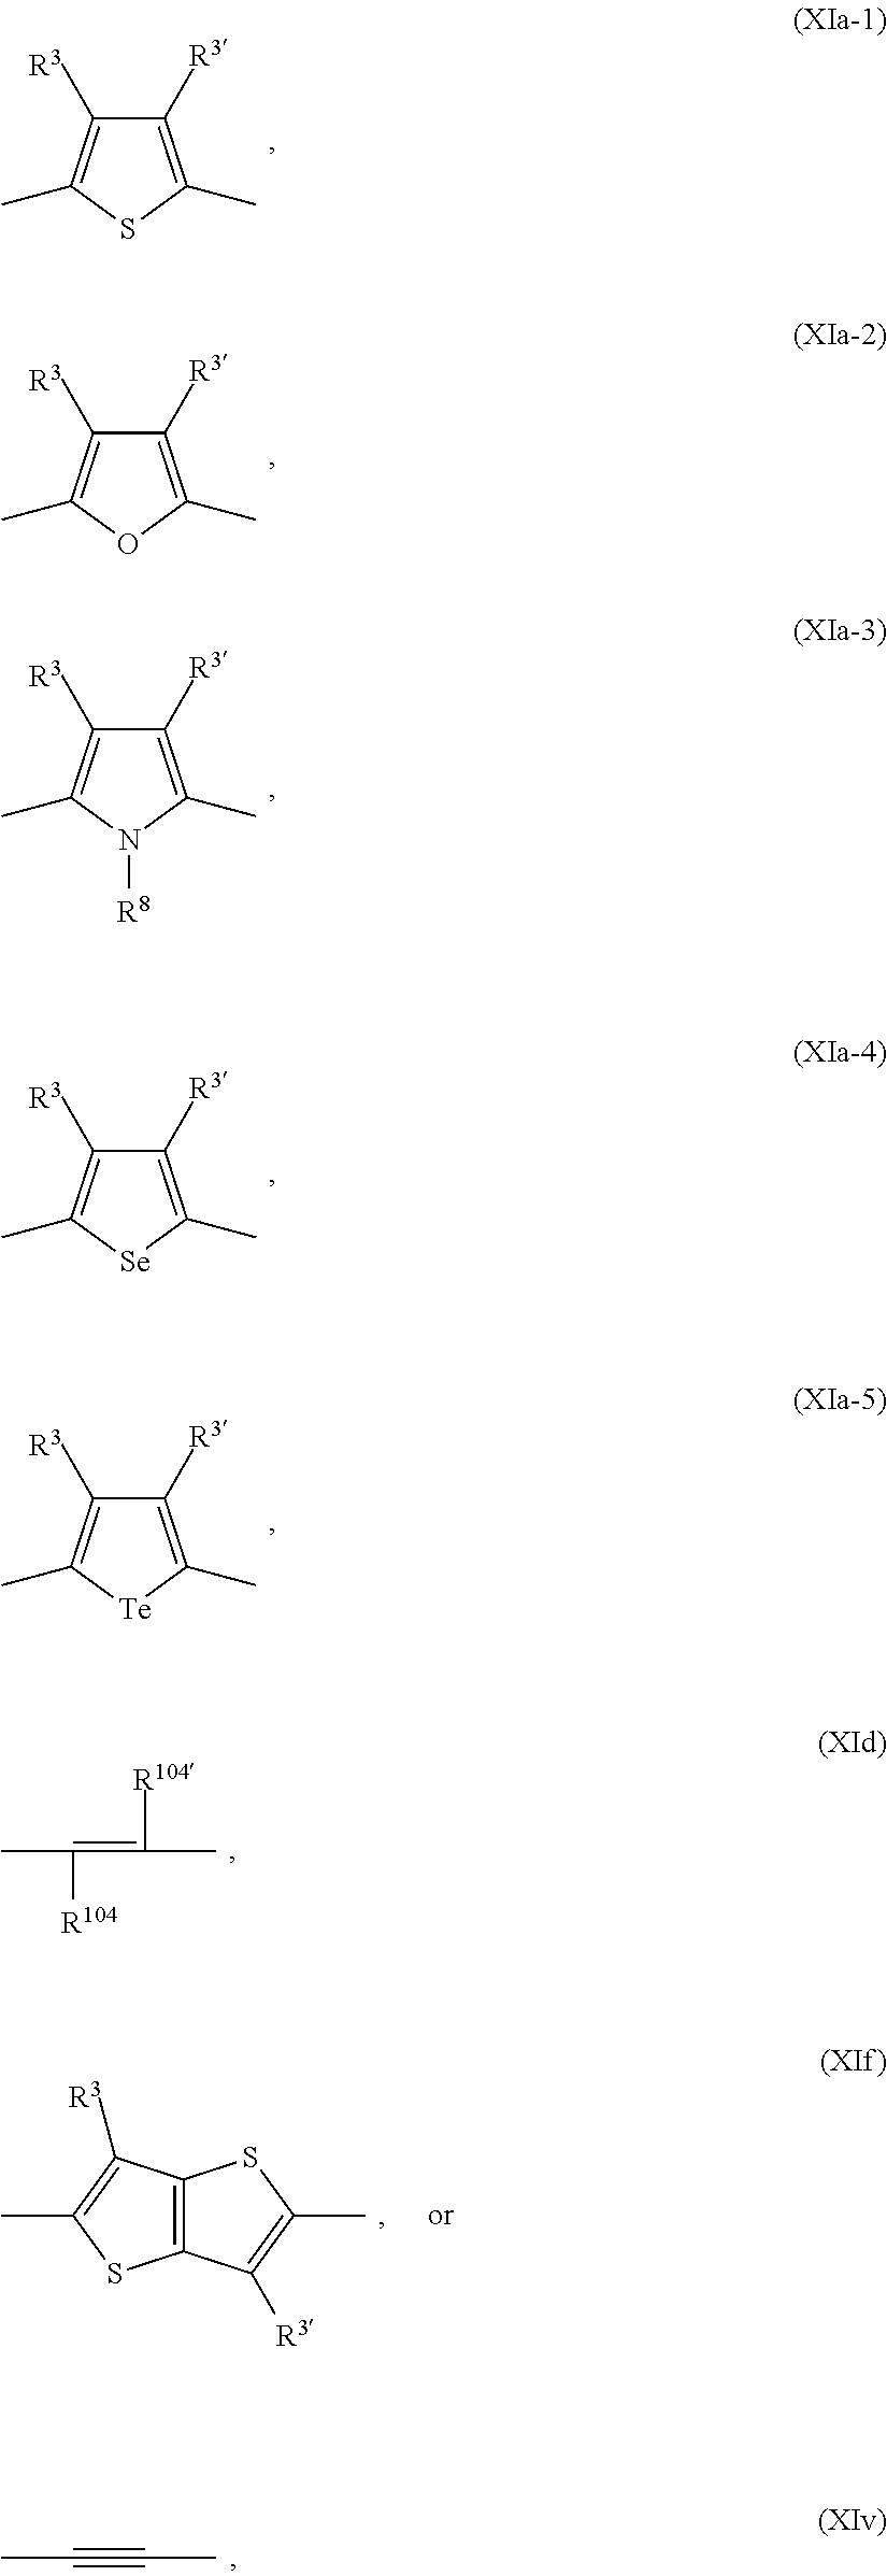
C1([R3])=C(C)SC(C)=C1[R3].C1([R3])=C(C)OC(C)=C1[R3].C1([R3])=C(C)N([R8])C(C)=C1[R3].C1([R3])=C(C)[Se]C(C)=C1[R3].C1([R3])=C(C)[Te]C(C)=C1[R3].CC([R104])=C([R104])C.CC#CC.C12=C(C([R3])=C(C)S1)SC(C)=C2[R3]
